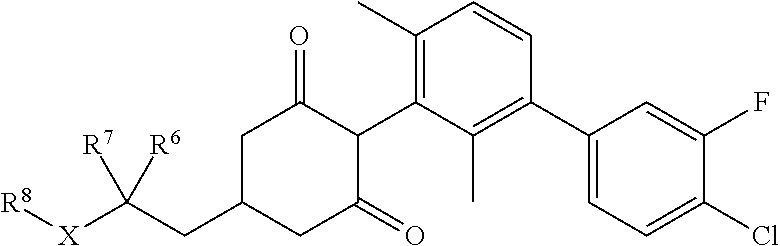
C1C(CC([X][R8])([R7])[R6])CC(=O)C(C2=C(C)C=CC(C3=CC=C(Cl)C(F)=C3)=C2C)C1=O
